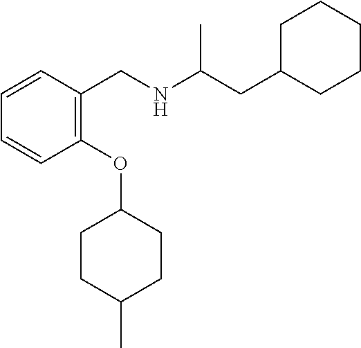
C1=CC=CC(CNC(CC2CCCCC2)C)=C1OC1CCC(C)CC1
